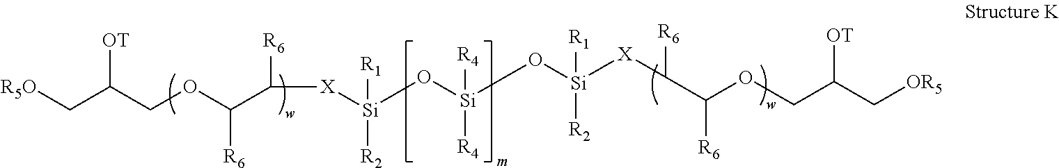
[R5O]CC([OT])COC([R6])C([R6])[X][Si]([R1])([R2])O[Si]([R4])([R4])O[Si]([X]C(C([R6])OCC([OT])C[OR5])[R6])([R2])[R1]
